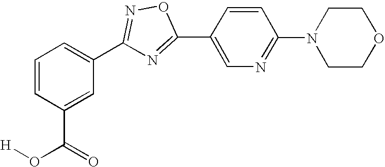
C1=CC(C(=O)O[H])=CC(C2=NOC(C3=CN=C(N4CCOCC4)C=C3)=N2)=C1
